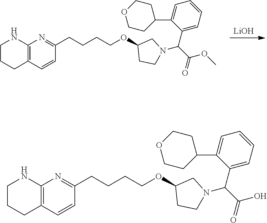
[LiOH].C12=C(C=CC(CCCCOC3CCN(C(C(=O)OC)C4=CC=CC=C4C4CCOCC4)C3)=N1)CCCN2.C12=C(C=CC(CCCCOC3CCN(C(C(=O)O)C4=CC=CC=C4C4CCOCC4)C3)=N1)CCCN2
